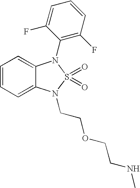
C1=CC=C2C(=C1)N(C1=C(F)C=CC=C1F)S(=O)(=O)N2CCOCCNC
